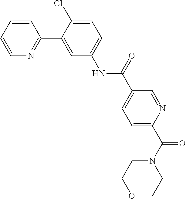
C1COCCN1C(C1=CC=C(C(NC2=CC=C(Cl)C(C3=NC=CC=C3)=C2)=O)C=N1)=O
